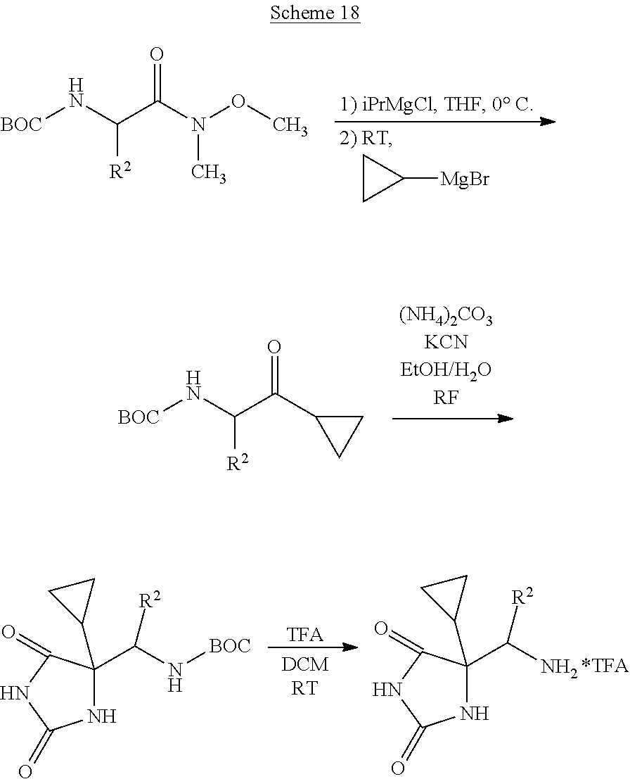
C1CC1[MgBr].C(C(=O)N(C)OC)([R2])N[BOC].C(C(=O)C1CC1)([R2])N[BOC].N1C(C(N[BOC])[R2])(C2CC2)C(=O)NC1=O.[TFA].N1C(C(N)[R2])(C2CC2)C(=O)NC1=O
